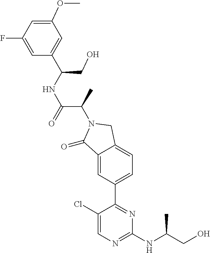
C1(=O)C2=CC(C3=NC(NC(CO)C)=NC=C3Cl)=CC=C2CN1C(C(=O)NC(C1=CC(OC)=CC(F)=C1)CO)C
